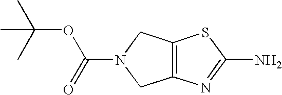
C12=C(N=C(N)S1)CN(C(=O)OC(C)(C)C)C2
